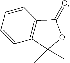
C1=CC=CC2=C1C(=O)OC2(C)C
